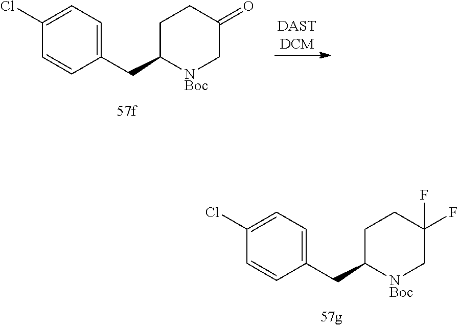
C1=CC(CC2[NBoc]CC(F)(F)CC2)=CC=C1Cl.C1(CC2[NBoc]CC(=O)CC2)=CC=C(Cl)C=C1
